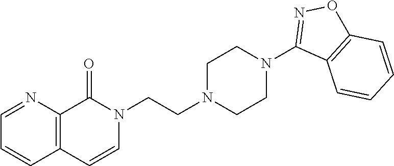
N1(CCN2CCN(C3=NOC4=C3C=CC=C4)CC2)C(=O)C2=C(C=C1)C=CC=N2
